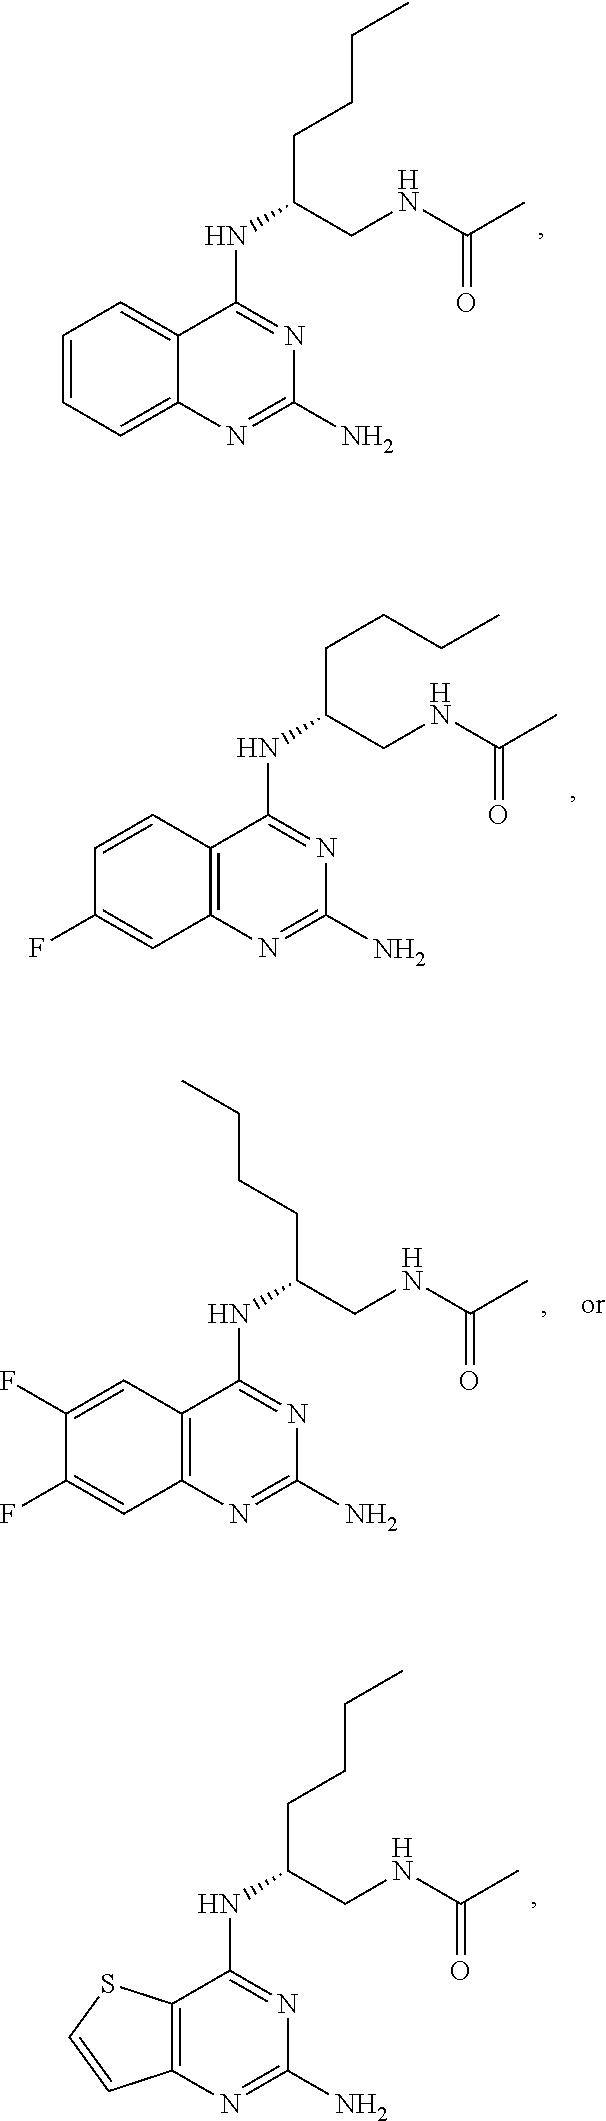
N(C(CCCC)CNC(C)=O)C1=NC(N)=NC2=CC=CC=C21.C12=C(N=C(N)N=C1NC(CCCC)CNC(C)=O)C=C(F)C=C2.C12=C(N=C(N)N=C1NC(CCCC)CNC(C)=O)C=CS2.C12=C(N=C(N)N=C1NC(CCCC)CNC(C)=O)C=C(F)C(F)=C2
